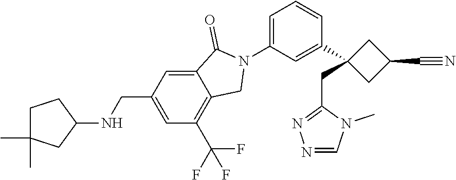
C1=CC(C2(CC3=NN=CN3C)CC(C#N)C2)=CC(N2C(=O)C3=CC(CNC4CCC(C)(C)C4)=CC(C(F)(F)F)=C3C2)=C1
